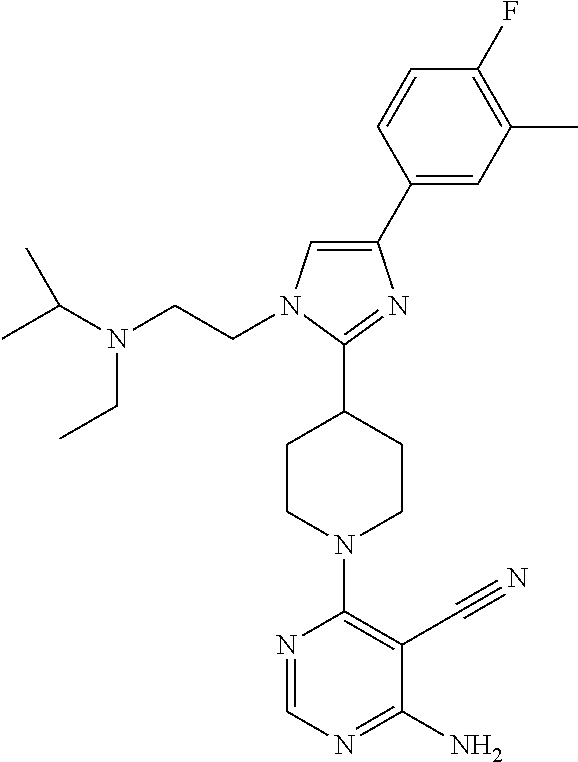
C1(C2=CC(C)=C(F)C=C2)=CN(CCN(C(C)C)CC)C(C2CCN(C3=C(C#N)C(N)=NC=N3)CC2)=N1
